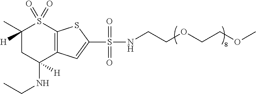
C1(C)([H])CC(NCC)([H])C2=C(S1(=O)=O)SC(S(NCCOCCOC)(=O)=O)=C2
